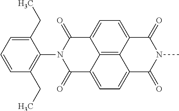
C1(CC)=CC=CC(CC)=C1N1C(=O)C2=CC=C3C4=C2C(=CC=C4C(=O)N(C)C3=O)C1=O
